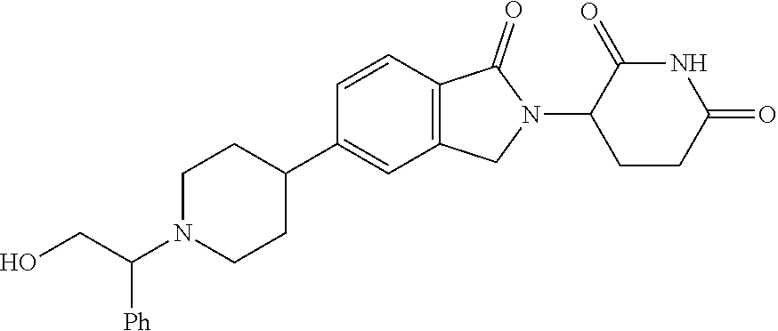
C1=CC2=C(C=C1C1CCN(C(CO)[Ph])CC1)CN(C1CCC(=O)NC1=O)C2=O
